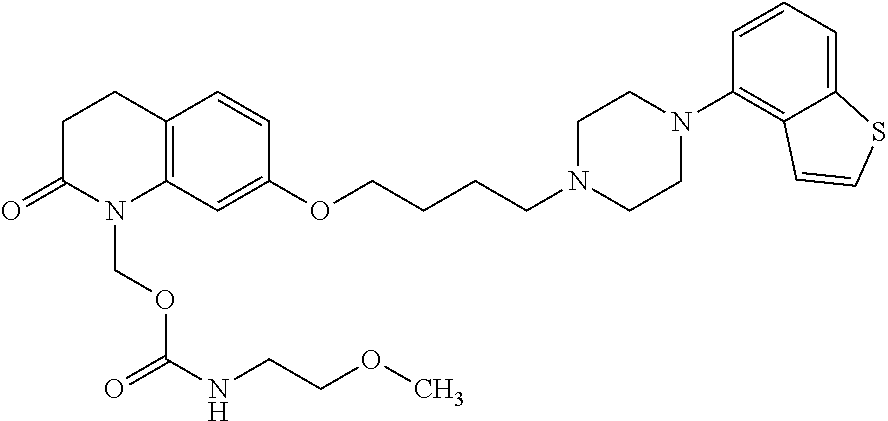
C12=C(CCC(=O)N1COC(NCCOC)=O)C=CC(OCCCCN1CCN(C3=C4C(=CC=C3)SC=C4)CC1)=C2
